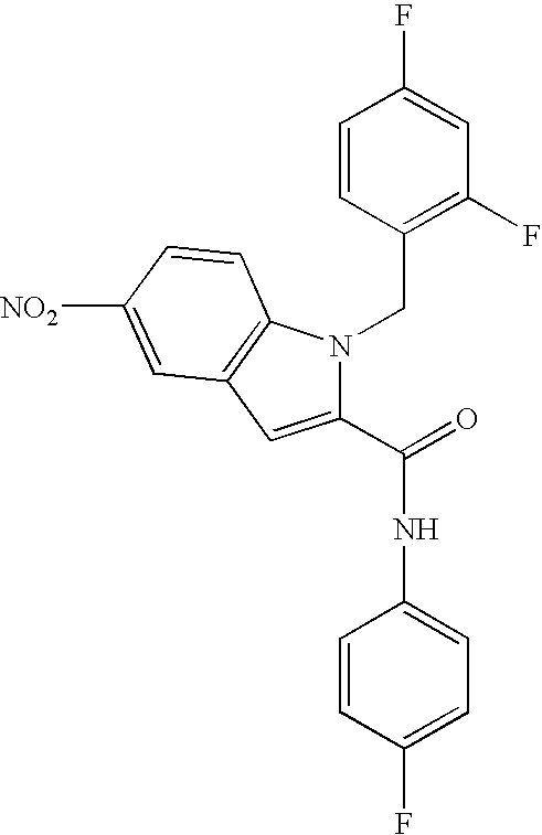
C1(C(NC2=CC=C(F)C=C2)=O)=CC2=C(N1CC1=C(F)C=C(F)C=C1)C=CC([NO2])=C2
